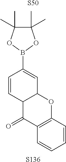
C1=CC2C(C=C1B1OC(C)(C)C(C)(C)O1)OC1=C(C2=O)C=CC=C1.[S50].[S136]
